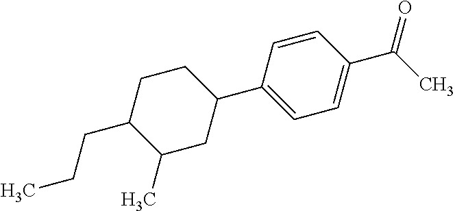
C1(C)CC(C2=CC=C(C(C)=O)C=C2)CCC1CCC
